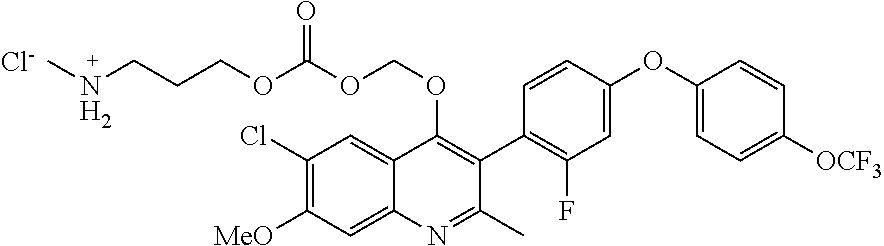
C1(Cl)=C([MeO])C=C2C(=C1)C(OCOC(OCCCNC)=O)=C(C1=C(F)C=C(OC3=CC=C([OCF3])C=C3)C=C1)C(C)=N2.[Cl-]
